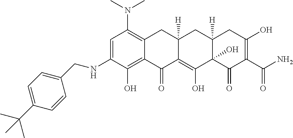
C1=C(NCC2=CC=C(C(C)(C)C)C=C2)C(O)=C2C(=C1N(C)C)CC1([H])C(=C(O)C3(O)C([H])(C1)CC(O)=C(C(N)=O)C3=O)C2=O
